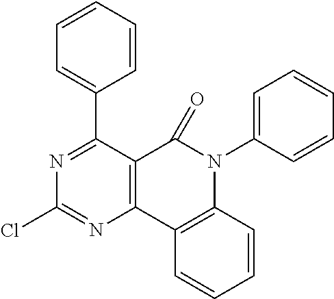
C12=C(C3=C(N(C4=CC=CC=C4)C1=O)C=CC=C3)N=C(Cl)N=C2C1=CC=CC=C1
